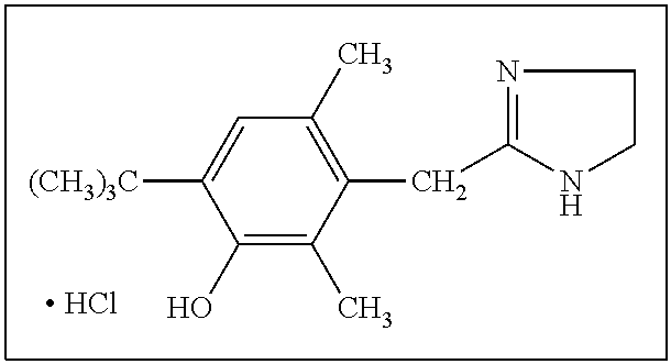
C1(O)=C(C)C(CC2=NCCN2)=C(C)C=C1[(CH3)3C].[ HCl]
